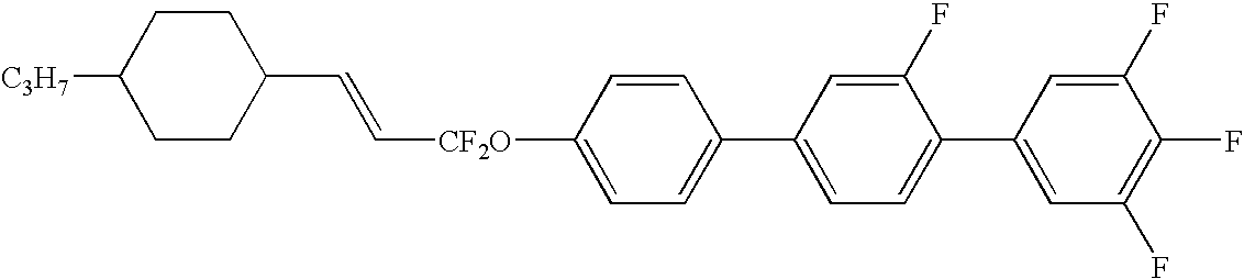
C1CC(C=C[CF2O]C2=CC=C(C3=CC=C(C4=CC(F)=C(F)C(F)=C4)C(F)=C3)C=C2)CCC1[C3H7]
